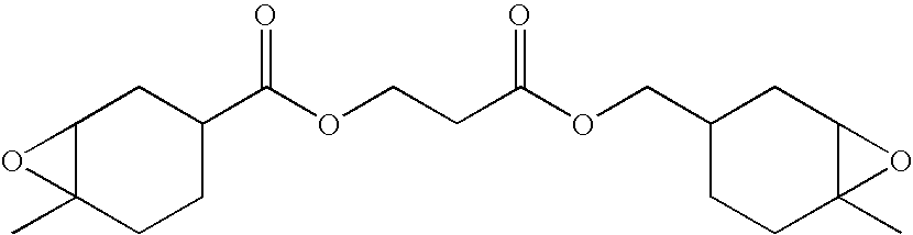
C12C(C)(CCC(C(OCCC(OCC3CCC4(C)C(C3)O4)=O)=O)C1)O2
